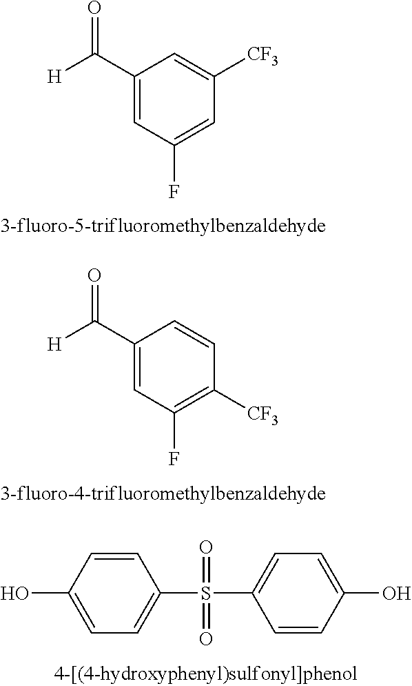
C1(C([H])=O)=CC(F)=CC([CF3])=C1.C1(C([H])=O)=CC(F)=C([CF3])C=C1.C1=CC(O)=CC=C1S(C1=CC=C(O)C=C1)(=O)=O
